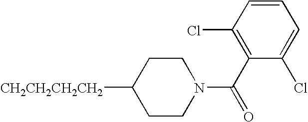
C1CC([CH2CH2CH2CH2])CCN1C(C1=C(Cl)C=CC=C1Cl)=O
